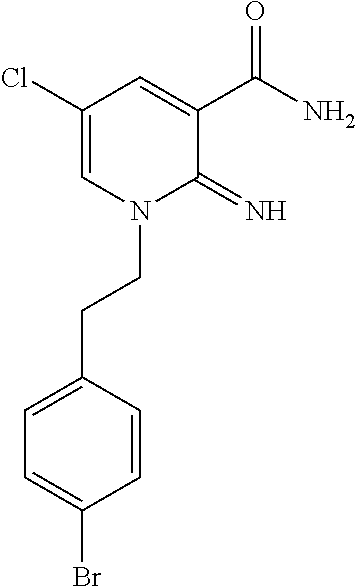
C1(Cl)=CN(CCC2=CC=C(Br)C=C2)C(=N)C(C(N)=O)=C1
